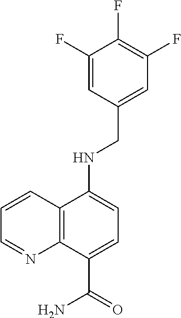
C1(F)=CC(CNC2=CC=C(C(=O)N)C3=C2C=CC=N3)=CC(F)=C1F
